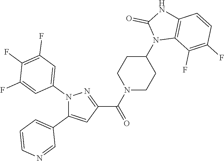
N1(C2=CC(F)=C(F)C(F)=C2)C(C2=CC=CN=C2)=CC(C(N2CCC(N3C4=C(NC3=O)C=CC(F)=C4F)CC2)=O)=N1
